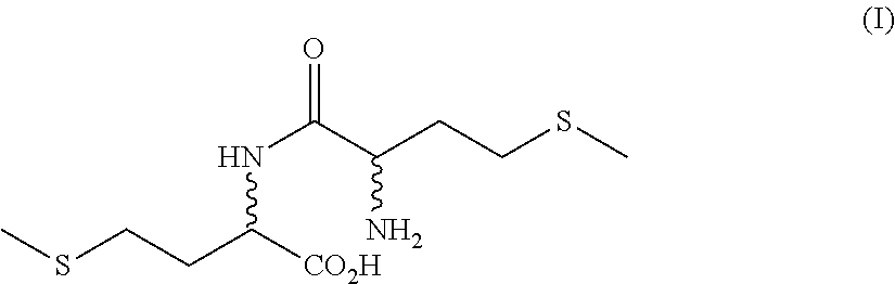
O=C(C(CCSC)N)NC(CCSC)[CO2H]
